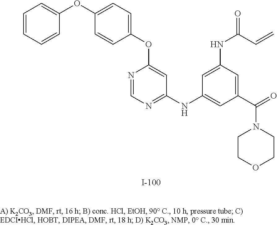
N1=CN=C(NC2=CC(C(=O)N3CCOCC3)=CC(NC(=O)C=C)=C2)C=C1OC1=CC=C(OC2=CC=CC=C2)C=C1
